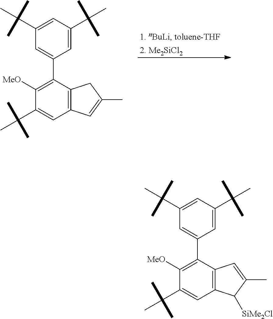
C12=C(C(C3=CC(C(C)(C)C)=CC(C(C)(C)C)=C3)=C([MeO])C(C(C)(C)C)=C1)CC(C)=C2.C12=C(C(C3=CC(C(C)(C)C)=CC(C(C)(C)C)=C3)=C([MeO])C(C(C)(C)C)=C1)C=C(C)C2[SiMe2Cl]
